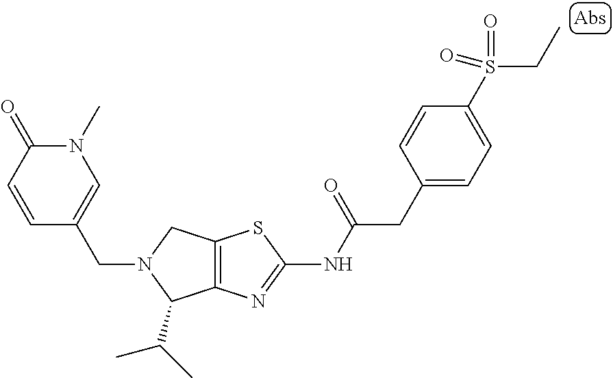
C12=C(N=C(NC(CC3=CC=C(S(CC)(=O)=O)C=C3)=O)S1)C(C(C)C)N(CC1=CN(C)C(=O)C=C1)C2
